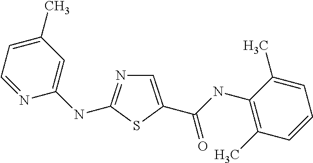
C1=C(C(NC2=C(C)C=CC=C2C)=O)SC(NC2=CC(C)=CC=N2)=N1
